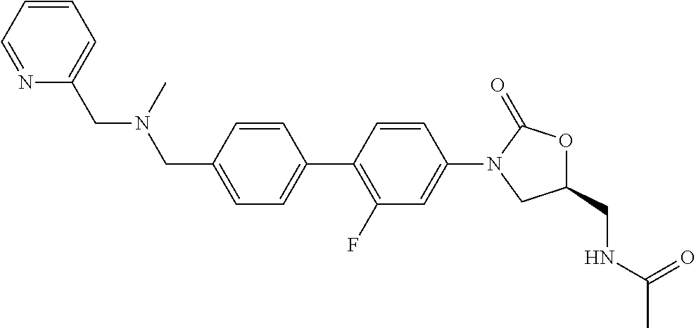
N1=CC=CC=C1CN(CC1=CC=C(C2=C(F)C=C(N3CC(CNC(C)=O)OC3=O)C=C2)C=C1)C
